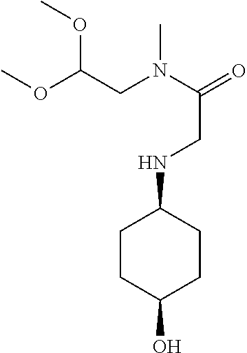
N(CC(=O)N(CC(OC)OC)C)C1CCC(O)CC1
